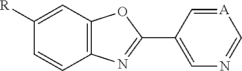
C1=[A]C=NC=C1C1=NC2=C(O1)C=C([R])C=C2
